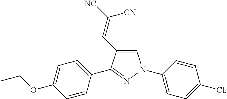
C1=C(C=C([CN])[NC])C(C2=CC=C(OCC)C=C2)=NN1C1=CC=C(Cl)C=C1
